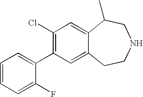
C1=CC=C(F)C(C2=C(Cl)C=C3C(=C2)CCNCC3C)=C1
